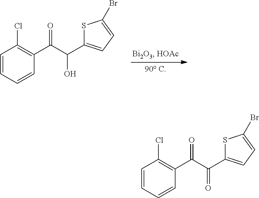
C1=CC=CC(C(C(C2=CC=C(Br)S2)O)=O)=C1Cl.C1=CC=CC(C(C(C2=CC=C(Br)S2)=O)=O)=C1Cl
